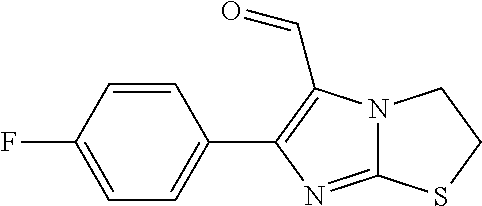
C12=NC(C3=CC=C(F)C=C3)=C(C=O)N1CCS2
